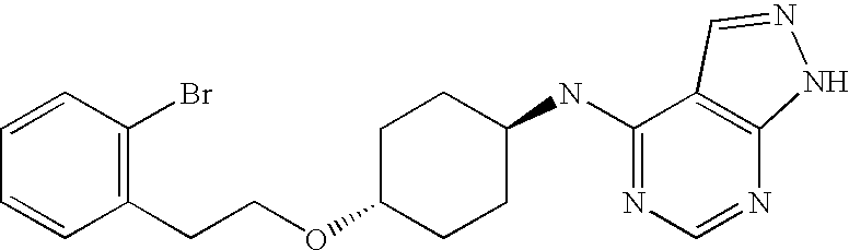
C1=CC(Br)=C(CCOC2CCC(NC3=NC=NC4=C3C=NN4)CC2)C=C1
